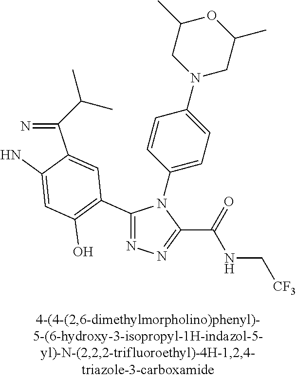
N1=C(C2=C(O)C=C(N)C(C(=N)C(C)C)=C2)N(C2=CC=C(N3CC(C)OC(C)C3)C=C2)C(C(=O)NC[CF3])=N1
